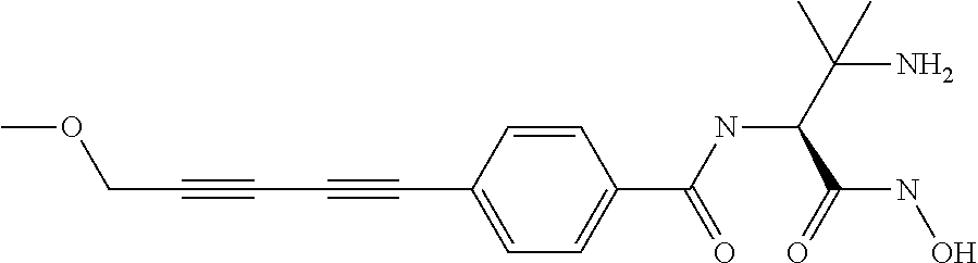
O(CC#CC#CC1=CC=C(C(NC(C(N)(C)C)C(NO)=O)=O)C=C1)C
